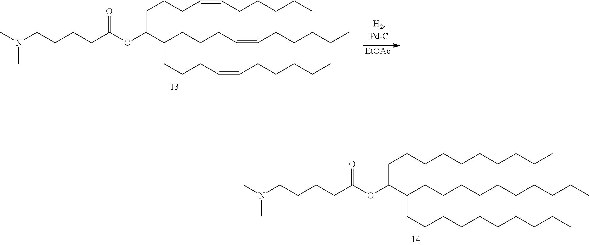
CN(CCCCC(OC(C(CCCC=CCCCCC)CCCC=CCCCCC)CCCC=CCCCCC)=O)C.[EtOAc].CN(CCCCC(OC(C(CCCCCCCCCC)CCCCCCCCCC)CCCCCCCCCC)=O)C
